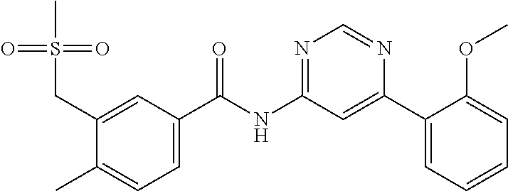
C1(C(NC2=NC=NC(C3=CC=CC=C3OC)=C2)=O)=CC=C(C)C(CS(C)(=O)=O)=C1
